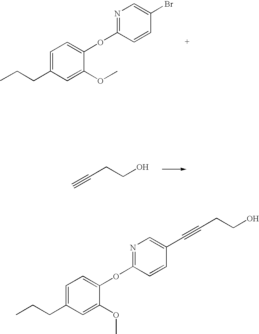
C1=C(CCC)C=C(OC)C(OC2=NC=C(Br)C=C2)=C1.C(CCO)#C.C1=C(CCC)C=C(OC)C(OC2=NC=C(C#CCCO)C=C2)=C1
